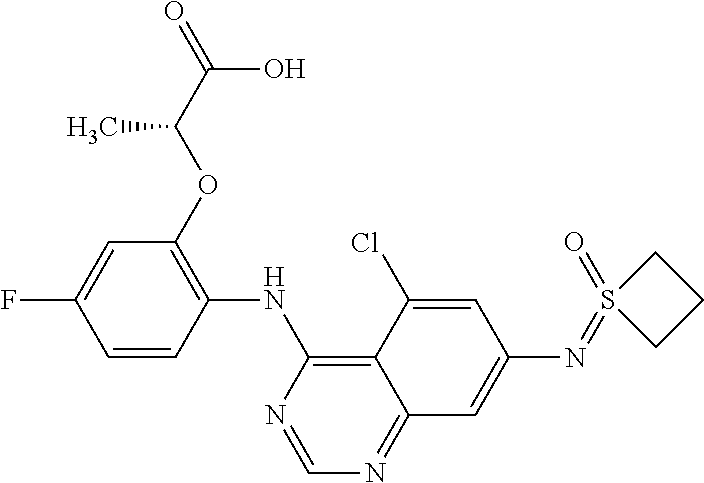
C1=CC(NC2=C3C(=NC=N2)C=C(N=S2(=O)CCC2)C=C3Cl)=C(OC(C(=O)O)C)C=C1F
